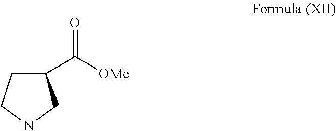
C1(C([OMe])=O)CCNC1
